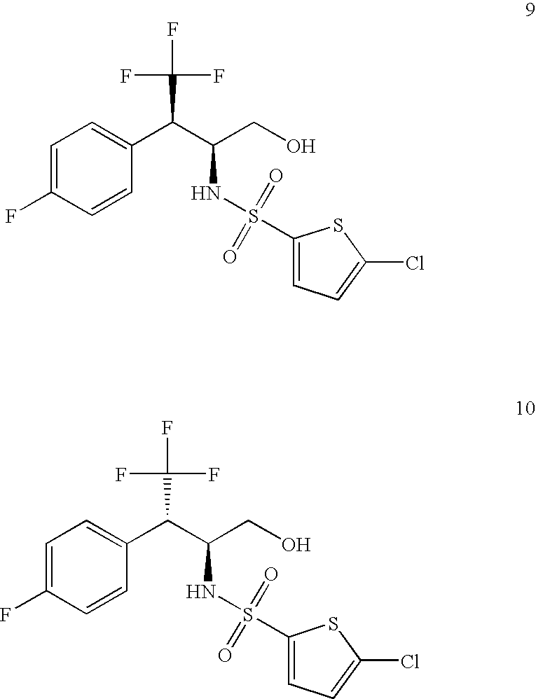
C1=C(F)C=CC(C(C(F)(F)F)C(NS(=O)(C2=CC=C(Cl)S2)=O)CO)=C1.C1=C(F)C=CC(C(C(F)(F)F)C(NS(=O)(C2=CC=C(Cl)S2)=O)CO)=C1
